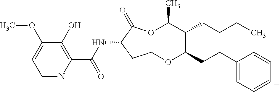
C1=NC(C(NC2C(=O)OC(C)C(CCCC)C(CCC3=CC=CC=C3)OCC2)=O)=C(O)C(OC)=C1
